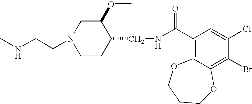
CNCCN1CCC(CNC(C2=C3C(=C(Br)C(Cl)=C2)OCCCO3)=O)C(OC)C1
